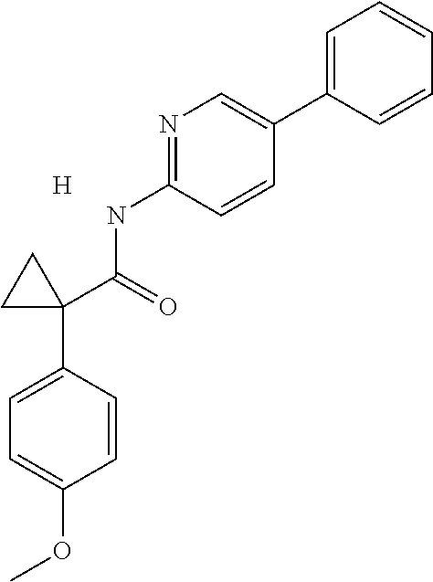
N1=C(NC(C2(C3=CC=C(OC)C=C3)CC2)=O)C=CC(C2=CC=CC=C2)=C1.[H]
